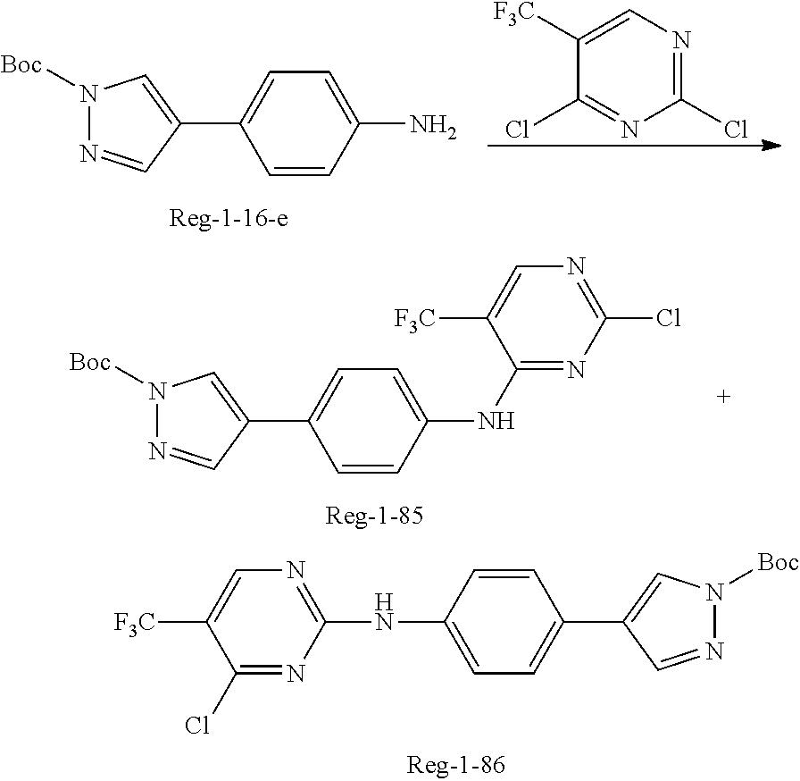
C1(NC2=CC=C(C3=CN([Boc])N=C3)C=C2)=NC=C([F3C])C(Cl)=N1.N1([Boc])N=CC(C2=CC=C(N)C=C2)=C1.C1([F3C])=CN=C(Cl)N=C1Cl.N1([Boc])N=CC(C2=CC=C(NC3=NC(Cl)=NC=C3[F3C])C=C2)=C1
